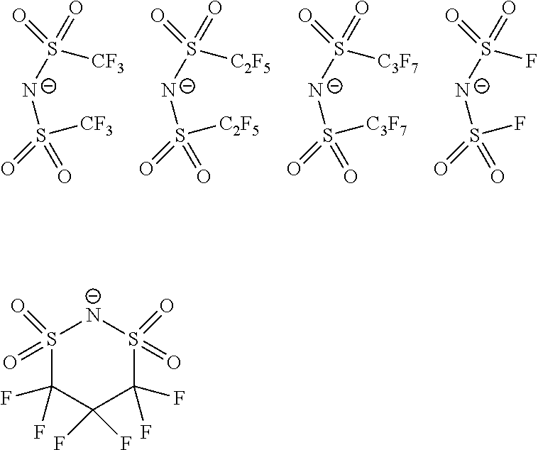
[N-](S([CF3])(=O)=O)S(=O)(=O)[CF3].[N-](S([C2F5])(=O)=O)S(=O)(=O)[C2F5].[N-](S([C3F7])(=O)=O)S(=O)(=O)[C3F7].[N-](S(F)(=O)=O)S(=O)(=O)F.S1(=O)(=O)C(F)(F)C(F)(F)C(F)(F)S(=O)(=O)[N-]1
